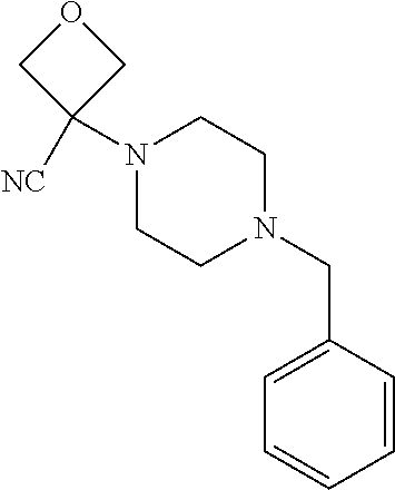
C1([NC])(N2CCN(CC3=CC=CC=C3)CC2)COC1
